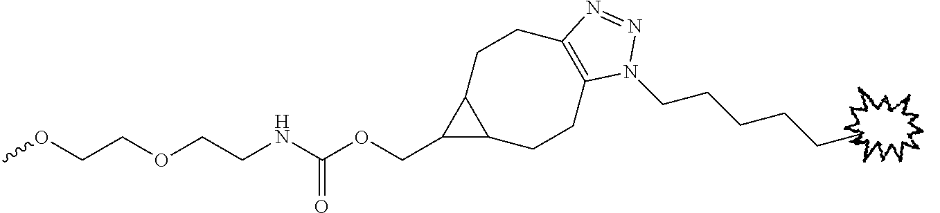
COCCOCCNC(OCC1C2C1CCC1=C(CC2)N(CCCCCC)N=N1)=O
